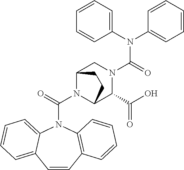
N1(C(N2C3C(C(O)=O)N(C(N(C4=CC=CC=C4)C4=CC=CC=C4)=O)CC2CC3)=O)C2=CC=CC=C2C=CC2=C1C=CC=C2
